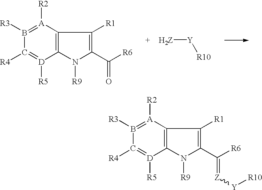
C12=C(N([R9])C(C([R6])=O)=C1[R1])[D]([R5])=C([R4])B([R3])=[A]2[R2].[+    H2Z][Y][R10].C12=C(N([R9])C(C([R6])=[Z][Y][R10])=C1[R1])[D]([R5])=C([R4])B([R3])=[A]2[R2]
